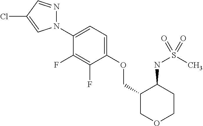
N1(C2=CC=C(OCC3COCCC3NS(C)(=O)=O)C(F)=C2F)N=CC(Cl)=C1
